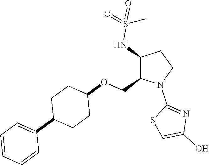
C1(NS(=O)(=O)C)C(COC2CCC(C3=CC=CC=C3)CC2)N(C2=NC(O)=CS2)CC1
